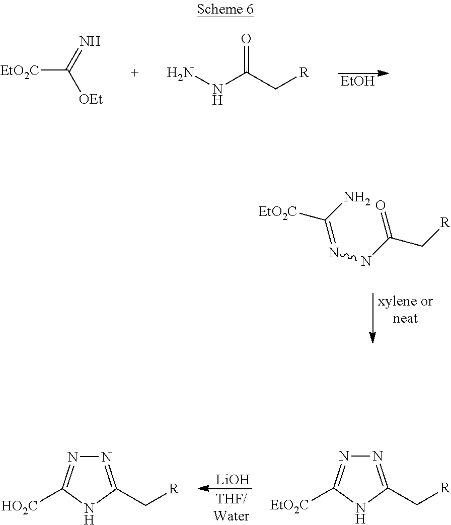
[EtOH].[EtO2C]C(=N)[OEt].NNC(C[R])=O.N(NC(C[R])=O)=C([EtO2C])N.[LiOH].N1=C(C[R])NC([EtO2C])=N1.N1=C(C[R])NC([HO2C])=N1
